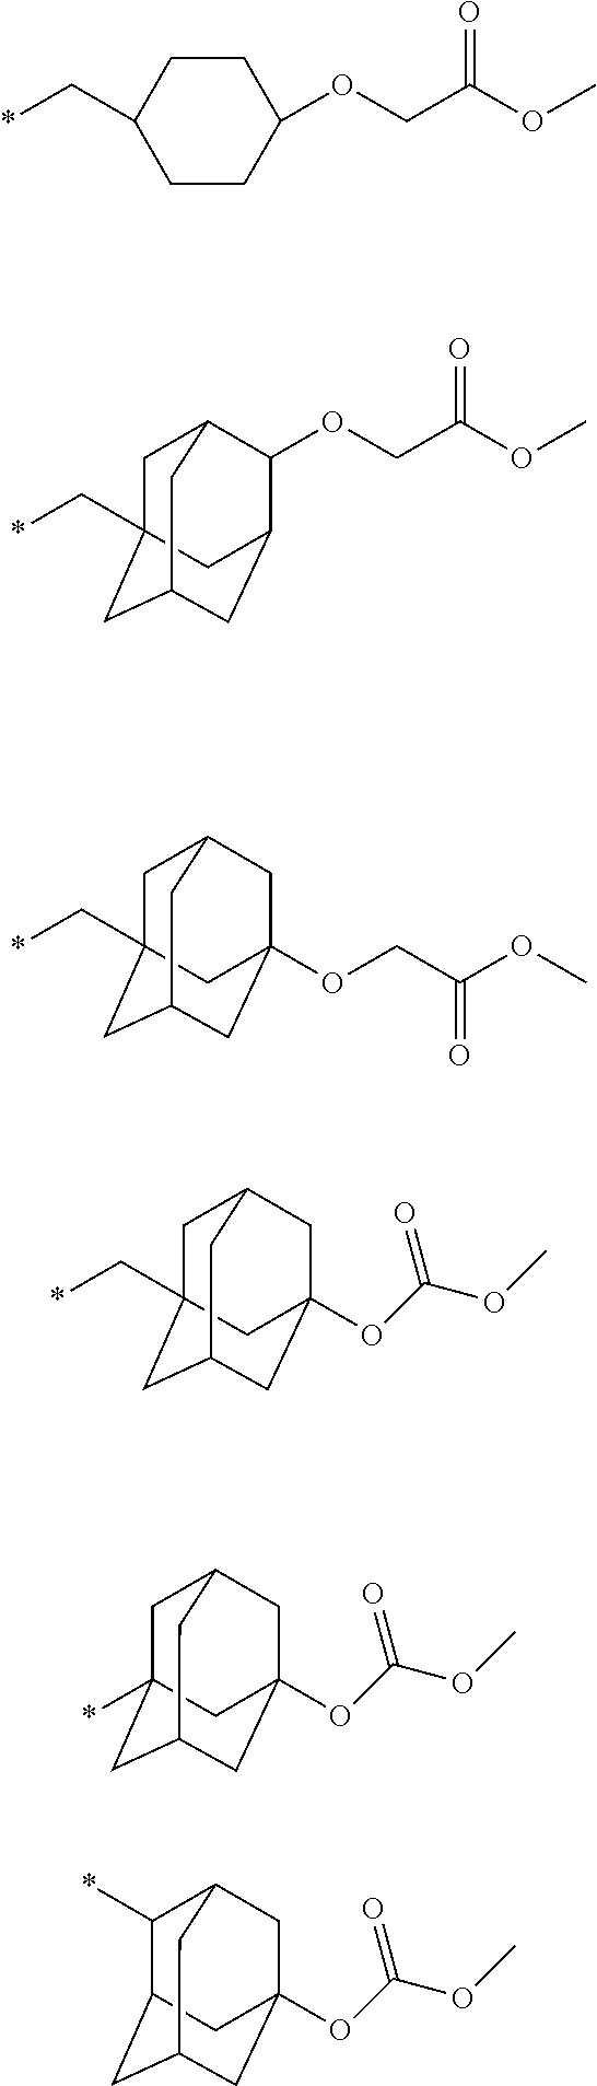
C1(C*)CCC(OCC(OC)=O)CC1.O(CC(OC)=O)C1C2CC3CC(C*)(CC1C3)C2.O(CC(OC)=O)C12CC3CC(C*)(CC(C1)C3)C2.O(C12CC3CC(C*)(CC(C1)C3)C2)C(OC)=O.O(C12CC3CC(*)(CC(C1)C3)C2)C(OC)=O.O(C12CC3C(*)C(CC(C1)C3)C2)C(OC)=O
